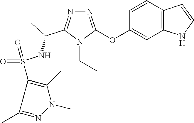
N1=C(OC2=CC3=C(C=C2)C=CN3)N(CC)C(C(NS(=O)(=O)C2=C(C)N(C)N=C2C)C)=N1
